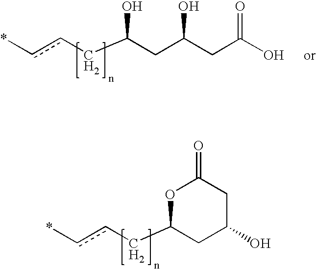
c(cCC(CC(CC(O)=O)O)O)*.c(cCC1CC(O)CC(=O)O1)*
